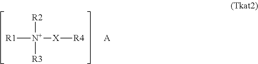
[R1][N+]([X][R4])([R2])[R3].[A]
